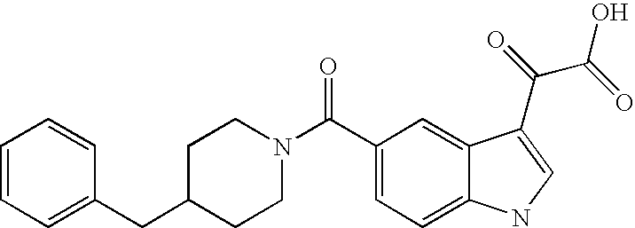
C1=CC=C(CC2CCN(C(C3=CC=C4C(=C3)C(C(=O)C(=O)O)=CN4)=O)CC2)C=C1
